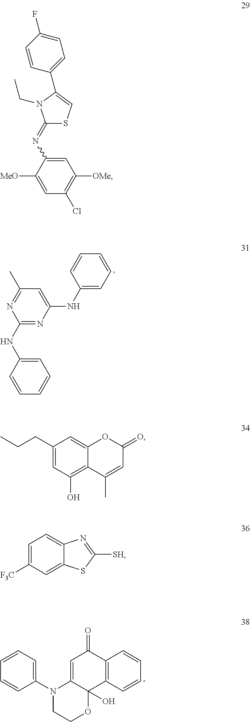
C1=C(NC2=NC(NC3=CC=CC=C3)=CC(C)=N2)C=CC=C1.C1(N2CCOC3(O)C2=CC(=O)C2=C3C=CC=C2)=CC=CC=C1.C1=C(N=C2SC=C(C3=CC=C(F)C=C3)N2CC)C([MeO])=CC(Cl)=C1[OMe].C1(CCC)=CC(O)=C2C(=C1)OC(=O)C=C2C.C1=C([F3C])C=C2C(=C1)N=C([SH])S2
